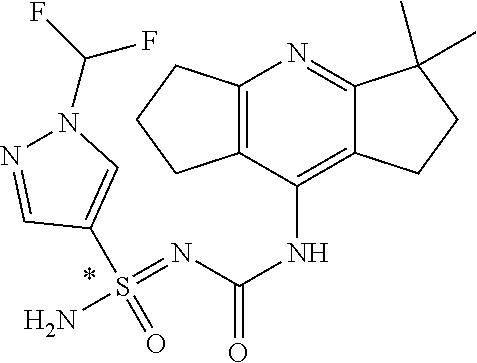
C1(S(=O)(=NC(NC2=C3C(=NC4=C2CCC4)C(C)(C)CC3)=O)N)=CN(C(F)F)N=C1
